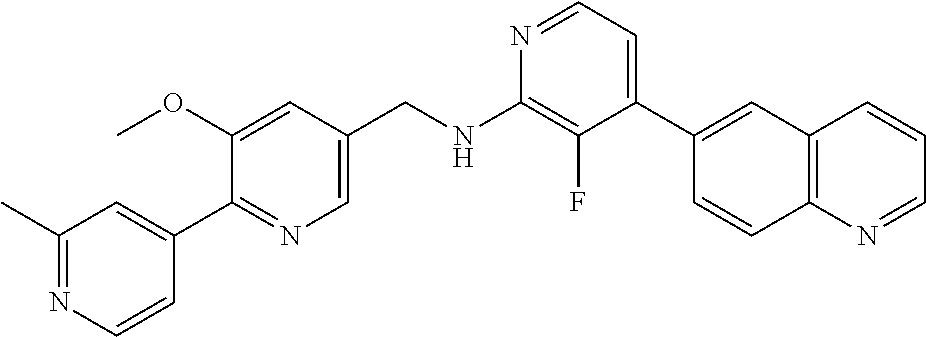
N1=CC=C(C2=CC3=C(C=C2)N=CC=C3)C(F)=C1NCC1=CN=C(C2=CC(C)=NC=C2)C(OC)=C1
